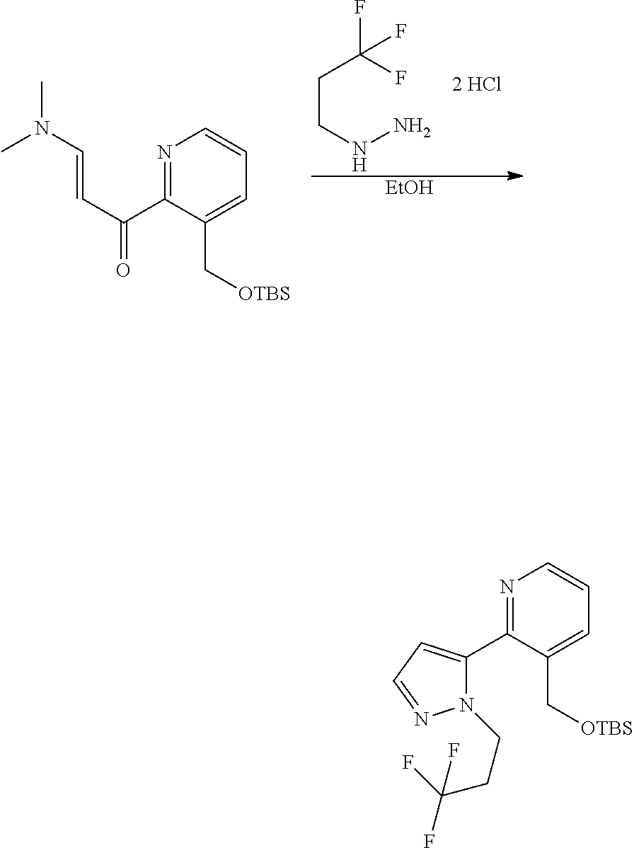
N1=C(C(C=CN(C)C)=O)C(C[OTBS])=CC=C1.C(CNN)C(F)(F)F.[EtOH].N1=C(C2=CC=NN2CCC(F)(F)F)C(C[OTBS])=CC=C1
